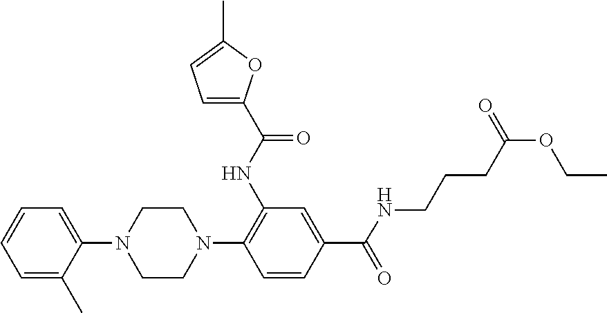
C1=C(C)C(N2CCN(C3=C(NC(C4=CC=C(C)O4)=O)C=C(C(NCCCC(OCC)=O)=O)C=C3)CC2)=CC=C1
